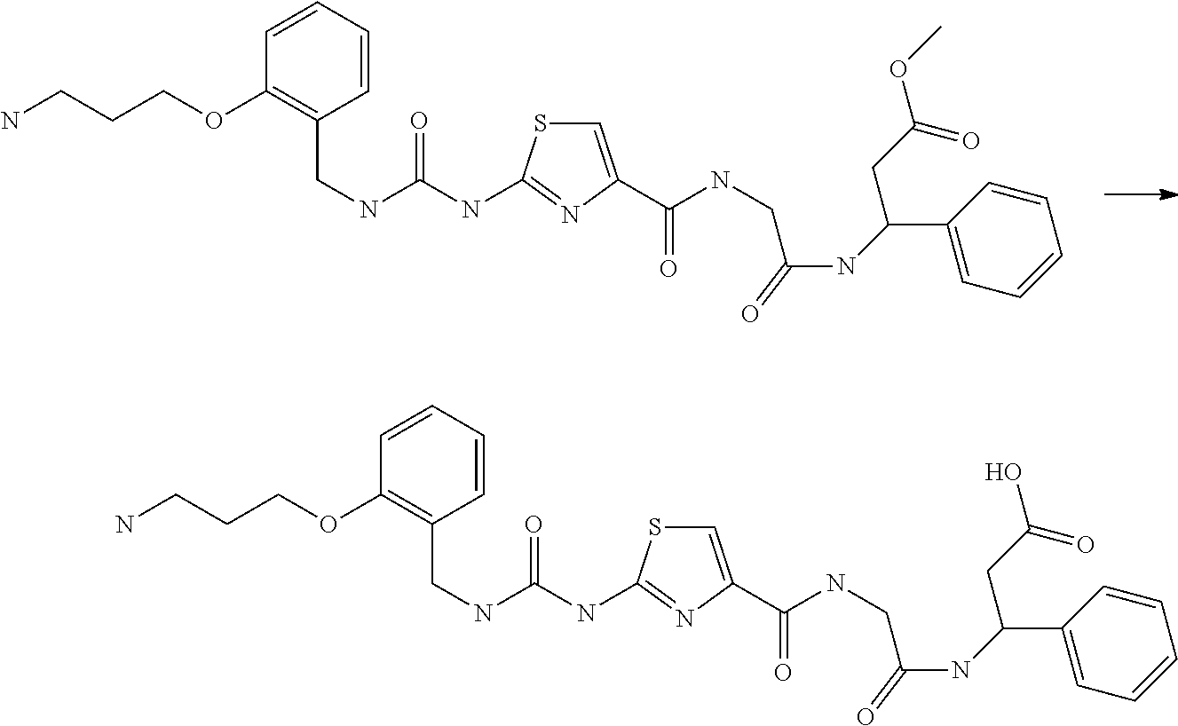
C1=CC=CC(CNC(NC2=NC(C(NCC(NC(C3=CC=CC=C3)CC(OC)=O)=O)=O)=CS2)=O)=C1OCCCN.C1=CC=CC(CNC(NC2=NC(C(NCC(NC(C3=CC=CC=C3)CC(O)=O)=O)=O)=CS2)=O)=C1OCCCN
